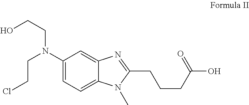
C1(N(CCCl)CCO)=CC=C2C(=C1)N=C(CCCC(O)=O)N2C
